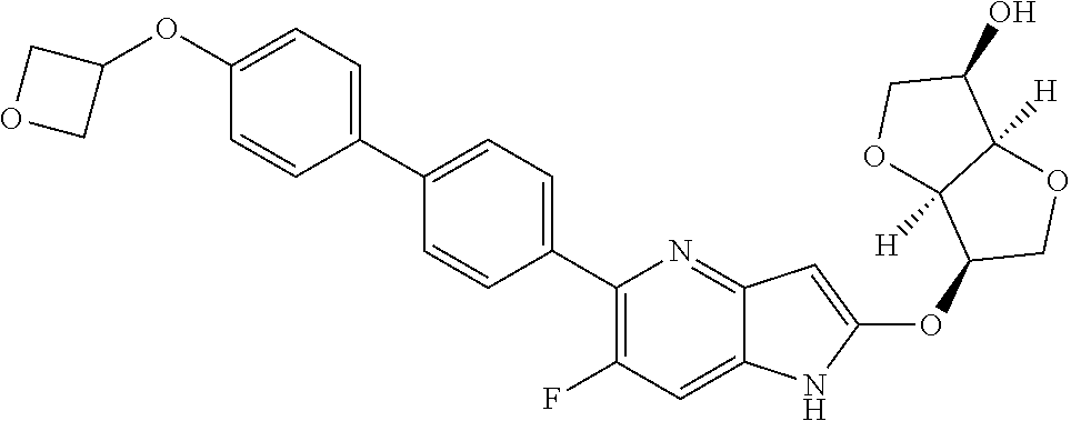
C1(C2=CC=C(C3=C(F)C=C4C(=N3)C=C(OC3COC5([H])C3([H])OCC5O)N4)C=C2)=CC=C(OC2COC2)C=C1
